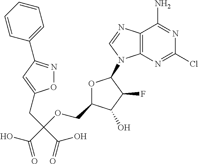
C12=C(N=CN1C1OC(COC(C(=O)O)(CC3=CC(C4=CC=CC=C4)=NO3)C(=O)O)C(O)C1F)C(N)=NC(Cl)=N2
